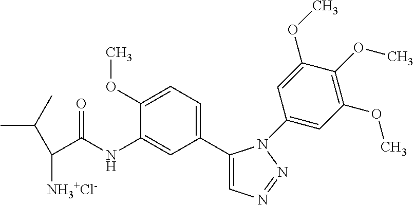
C1(C2=CC=C(OC)C(NC(C([NH3+Cl-])C(C)C)=O)=C2)=CN=NN1C1=CC(OC)=C(OC)C(OC)=C1
